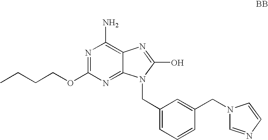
N1=C(OCCCC)N=C2C(=C1N)N=C(O)N2CC1=CC=CC(CN2C=NC=C2)=C1
